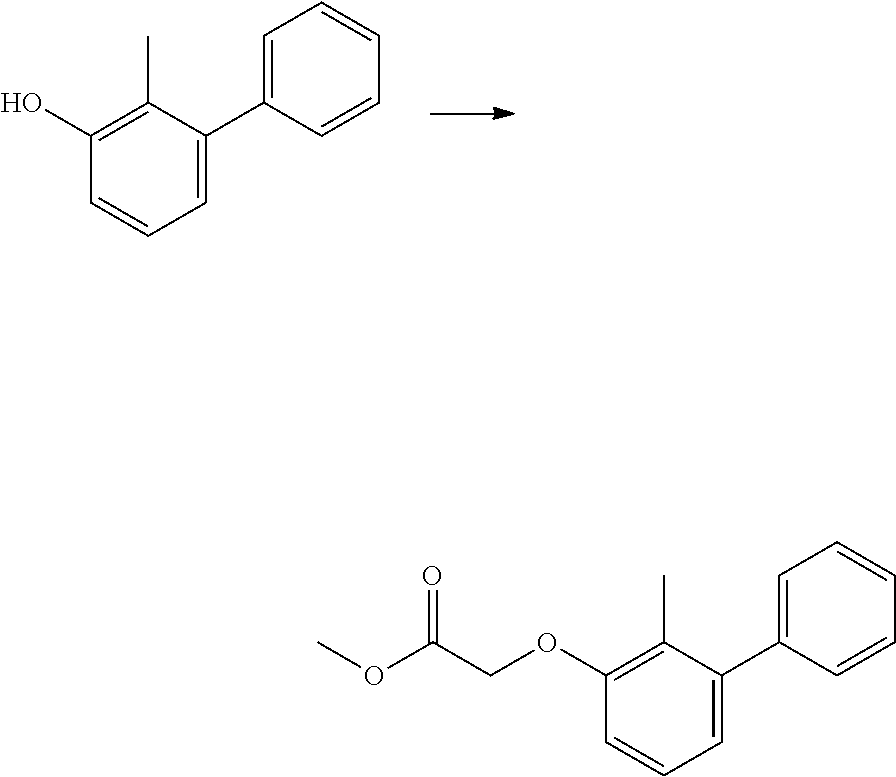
C1(O)=C(C)C(C2=CC=CC=C2)=CC=C1.C1(OCC(=O)OC)=C(C)C(C2=CC=CC=C2)=CC=C1
